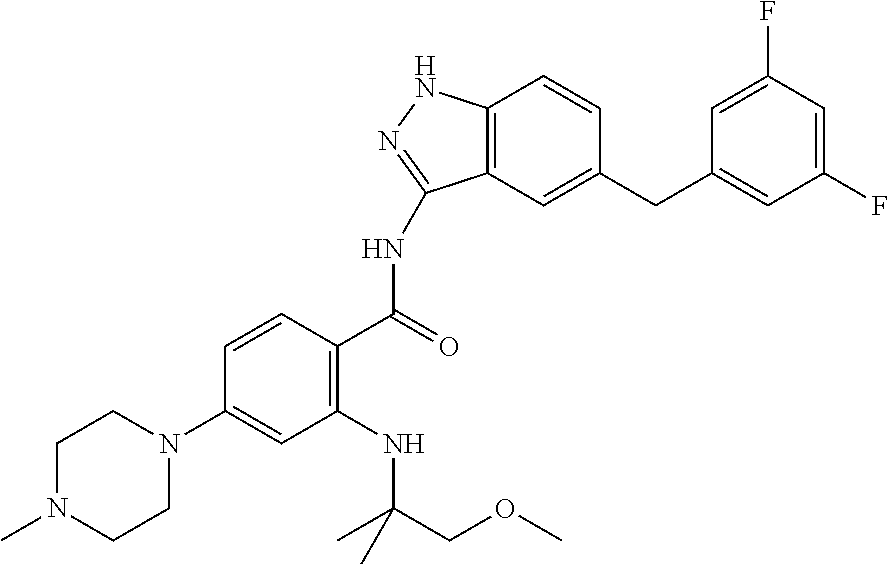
C1N(C)CCN(C2=CC(NC(C)(COC)C)=C(C(=O)NC3=NNC4=C3C=C(CC3=CC(F)=CC(F)=C3)C=C4)C=C2)C1
